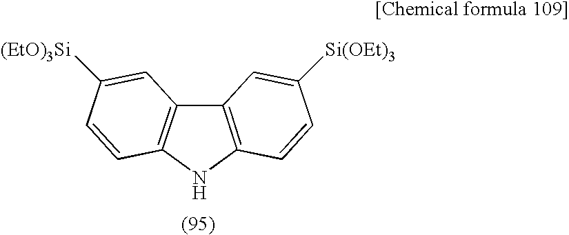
C12=C(NC3=C1C=C([(EtO)3Si])C=C3)C=CC([Si(OEt)3])=C2
